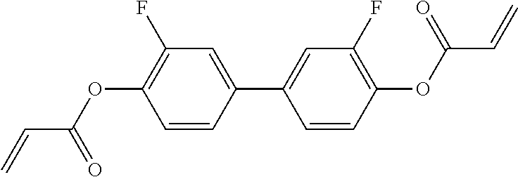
C1(C2=CC(F)=C(OC(C=C)=O)C=C2)=CC(F)=C(OC(C=C)=O)C=C1
